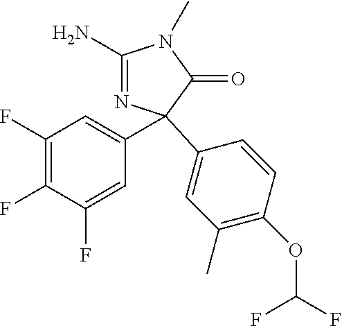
C1(C)=C(OC(F)F)C=CC(C2(C3=CC(F)=C(F)C(F)=C3)N=C(N)N(C)C2=O)=C1
